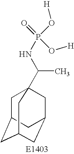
C1C2CC3CC(CC1(C(NP(=O)(O[H])O[H])C)C3)C2
